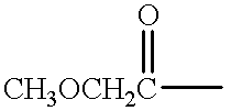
[CH3OCH2C](C)=O
